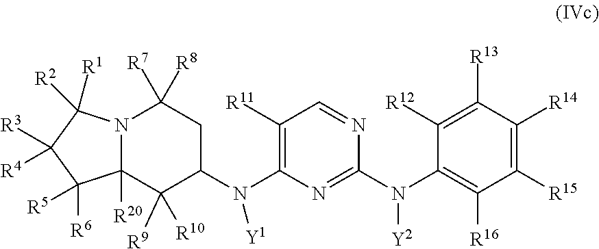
C1([R12])=C([R13])C([R14])=C([R15])C([R16])=C1N(C1=NC(N(C2CC([R7])([R8])N3C([R20])(C([R6])([R5])C([R4])([R3])C3([R2])[R1])C2([R9])[R10])[Y1])=C([R11])C=N1)[Y2]
